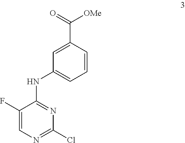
C1(F)=CN=C(Cl)N=C1NC1=CC=CC(C(=O)[OMe])=C1
